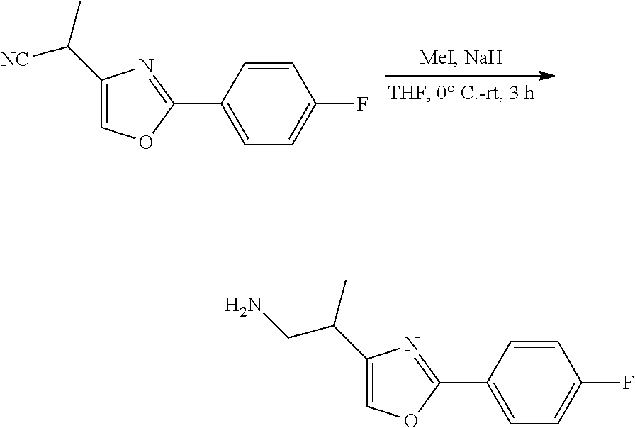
C1(C2=CC=C(F)C=C2)=NC(C([NC])C)=CO1.C1(C2=CC=C(F)C=C2)=NC(C(CN)C)=CO1
